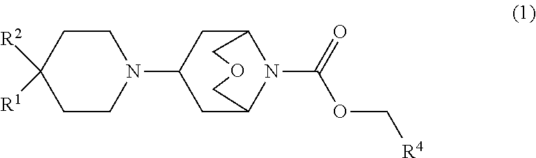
C1CN(C2CC3N(C(=O)OC[R4])C(C2)COC3)CCC1([R2])[R1]
